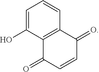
C1=C(O)C2=C(C=C1)C(=O)C=CC2=O
